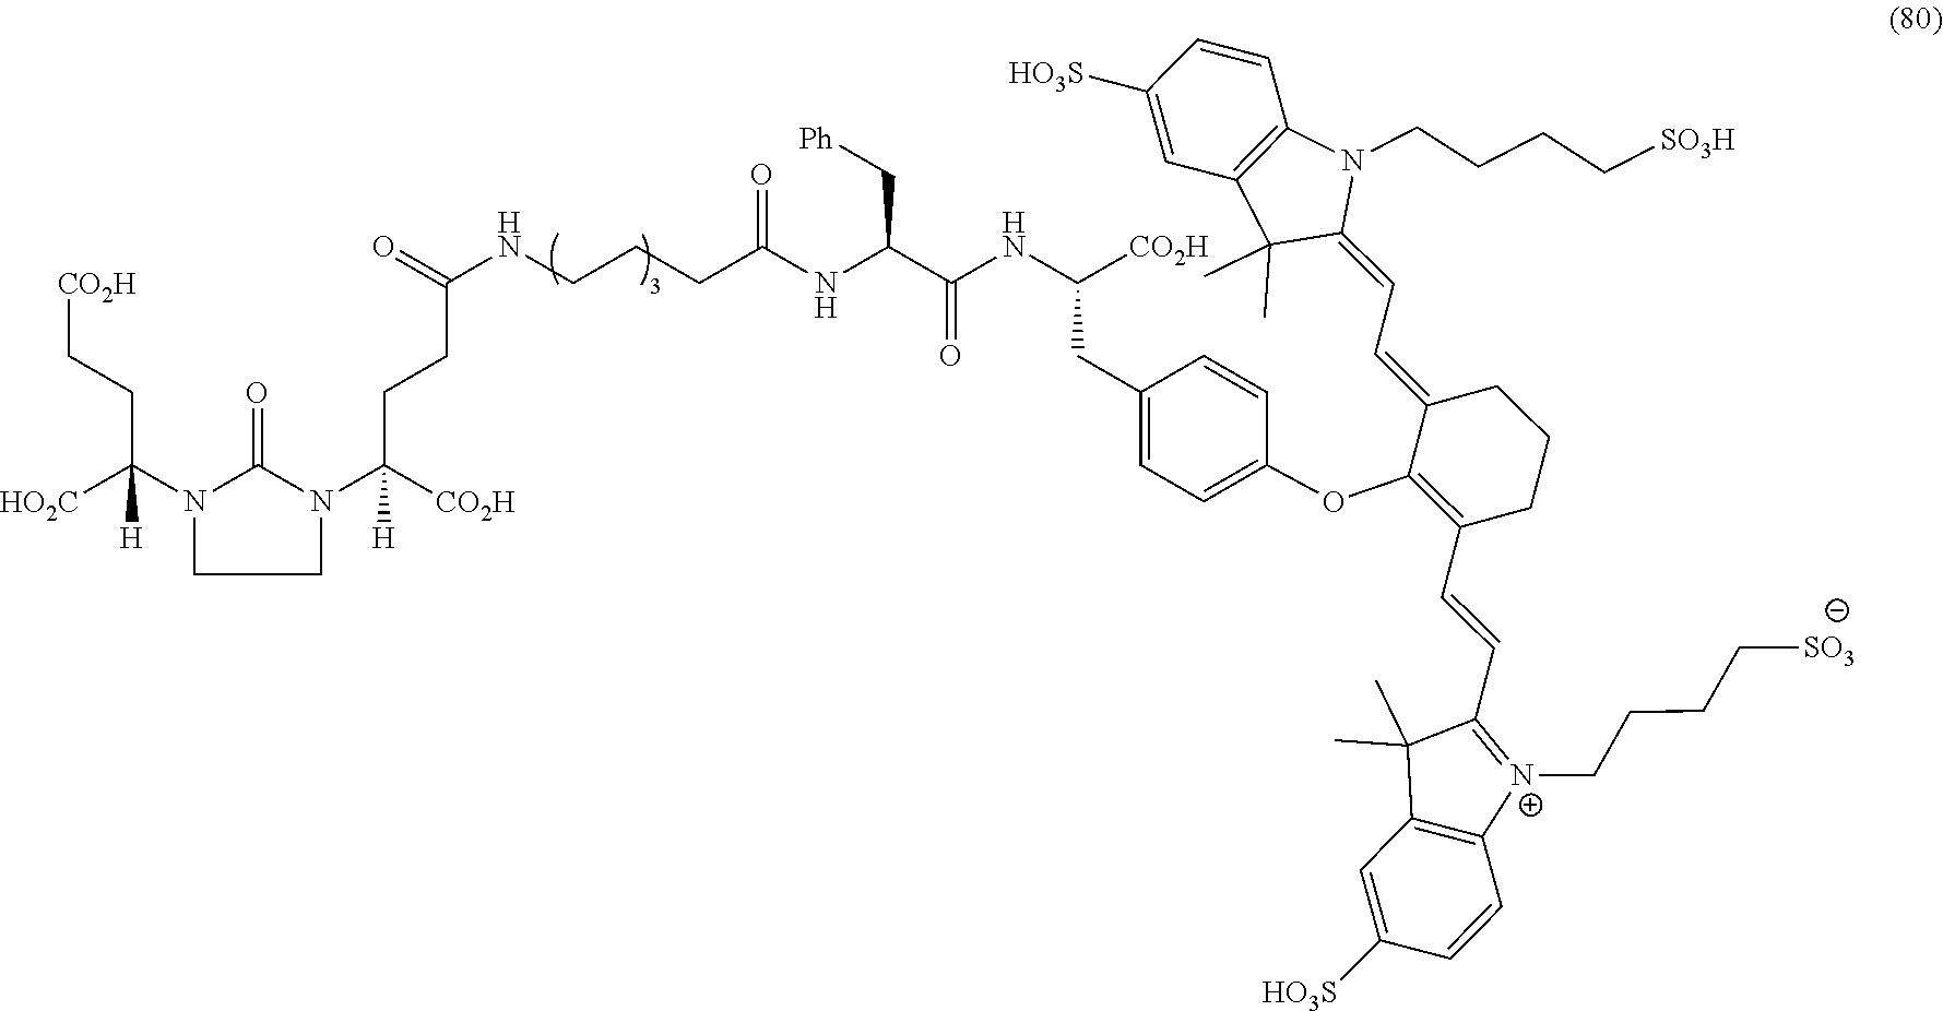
O=C(CCC(N1C(=O)N(C([HO2C])(CC[CO2H])[H])CC1)([CO2H])[H])NCCCC(NC(C(NC([CO2H])CC1=CC=C(OC2=C(C=CC3=[N+](CCCC[SO3])C4=C(C3(C)C)C=C([HO3S])C=C4)CCCC2=CC=C2N(CCCC[SO3H])C3=C(C2(C)C)C=C([HO3S])C=C3)C=C1)=O)C[Ph])=O
